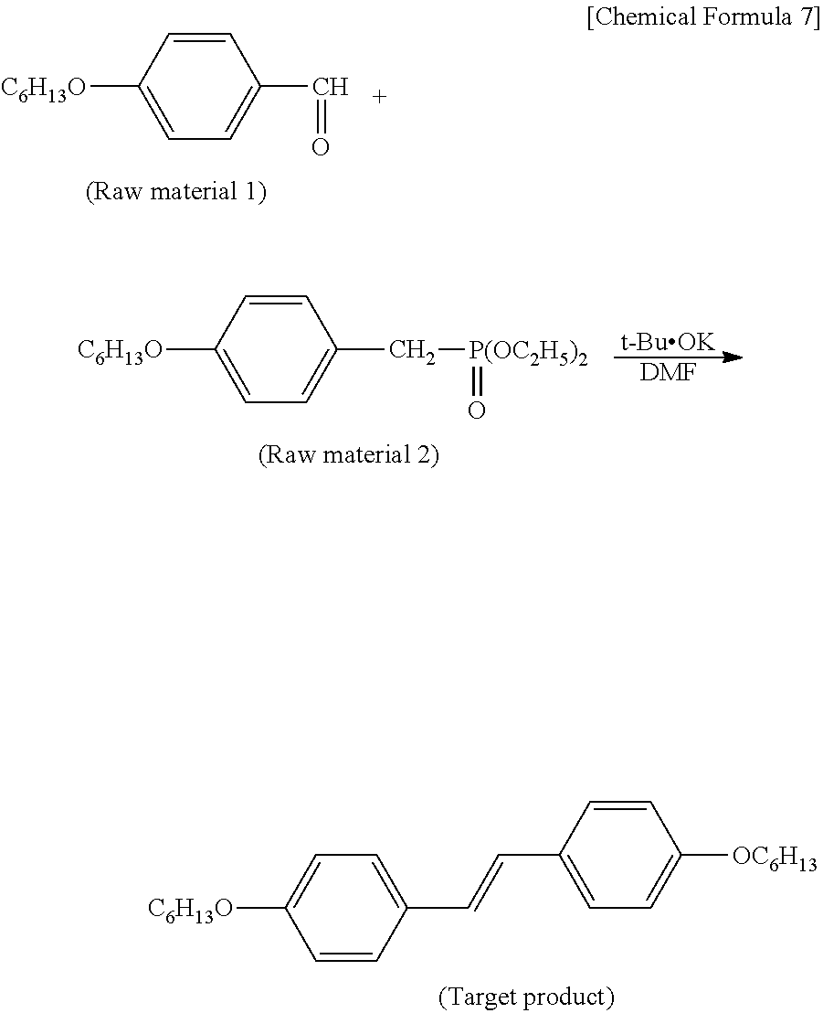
[C6H13O]C1=CC=C(C=CC2=CC=C([OC6H13])C=C2)C=C1.[C6H13O]C1=CC=C(C=O)C=C1.[t-BuOK].[DMF].[C6H13O]C1=CC=C(C[P(OC2H5)2]=O)C=C1
